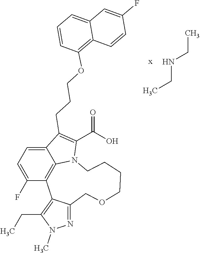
C12=CC=C(F)C3=C1N(C(C(=O)O)=C2CCCOC1=C2C(=CC=C1)C=C(F)C=C2)CCCCOCC1=NN(C)C(CC)=C13.CCNCC
